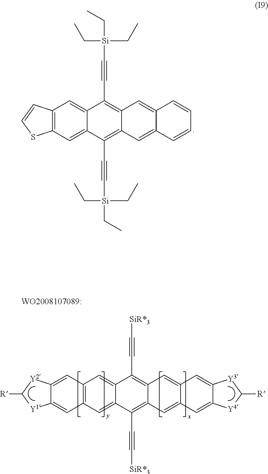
C12=C(C=C3C(=C1)C(C#C[Si](CC)(CC)CC)=C1C(=C3C#C[Si](CC)(CC)CC)C=C3C(=C1)C=CC=C3)C=CS2.C12=CC3=C(C=C1[Y1]C([R])[Y2]2)C=C1C(=C3)C(C#C[SiR*3])=C2C(=C1C#C[SiR*3])C=C1C(=C2)C=C2C(=C1)[Y4]C([R])[Y3]2
